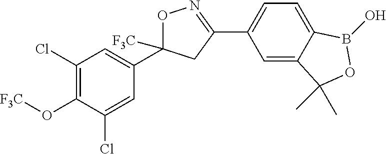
O1N=C(C2=CC=C3C(=C2)C(C)(C)OB3O)CC1([F3C])C1=CC(Cl)=C(O[F3C])C(Cl)=C1
